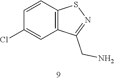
C1=CC2=C(C=C1Cl)C(CN)=NS2
